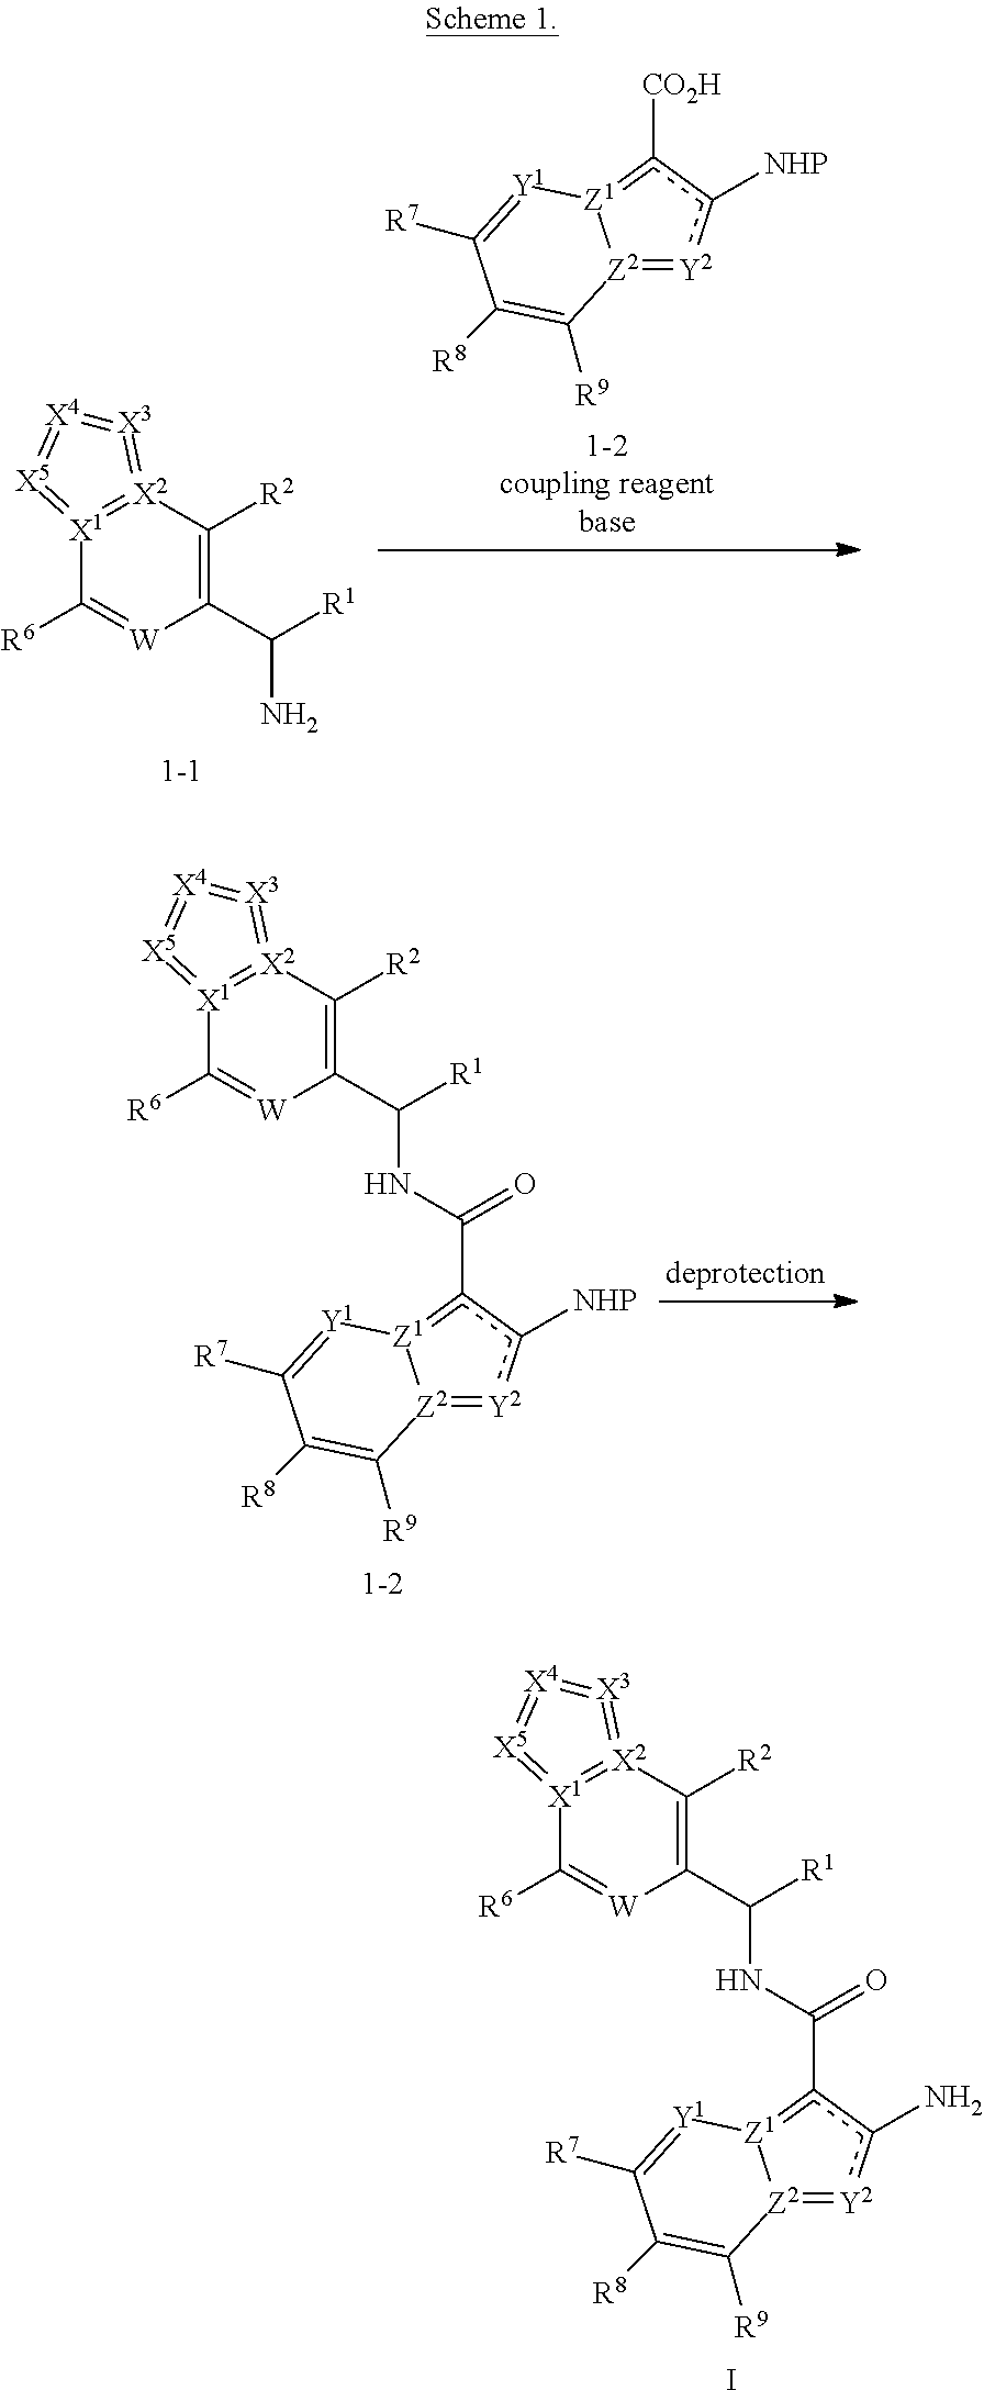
[Z2]12=[Y2]c([NHP])c([CO2H])=[Z1]1[Y1]=C([R7])C([R8])=C2[R9].[X1]12=[X2](=[X3]=[X4]=[X5]=1)C([R2])=C(C(N)[R1])[W]=C2[R6].[Z2]12=[Y2]c([NHP])c(C(=O)NC([R1])C3=C([R2])[X2]4=[X1](=[X5]=[X4]=[X3]=4)C([R6])=[W]3)=[Z1]1[Y1]=C([R7])C([R8])=C2[R9].[Z2]12=[Y2]c(N)c(C(=O)NC([R1])C3=C([R2])[X2]4=[X1](=[X5]=[X4]=[X3]=4)C([R6])=[W]3)=[Z1]1[Y1]=C([R7])C([R8])=C2[R9].I
